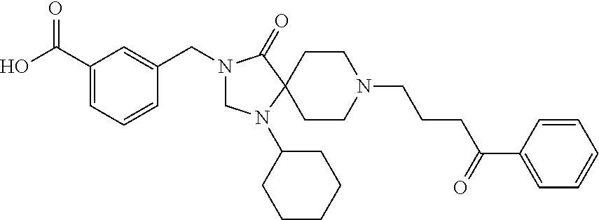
N1(CC2=CC(C(O)=O)=CC=C2)CN(C2CCCCC2)C2(C1=O)CCN(CCCC(=O)C1=CC=CC=C1)CC2
